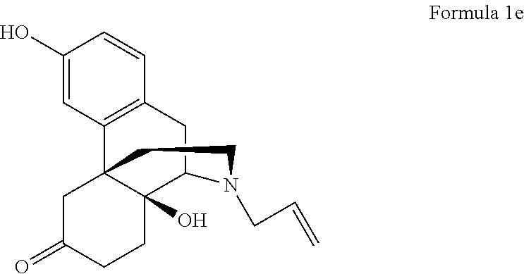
C1(O)=CC2=C(C=C1)CC1C3(O)C2(CC(=O)CC3)CCN1CC=C
